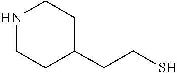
C1(CCS)CCNCC1
